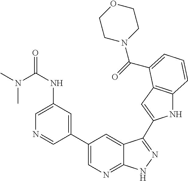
C1(C2=CN=C3C(=C2)C(C2=CC4=C(N2)C=CC=C4C(=O)N2CCOCC2)=NN3)=CC(NC(=O)N(C)C)=CN=C1
